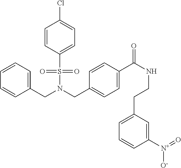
C(N(S(=O)(=O)C1=CC=C(Cl)C=C1)CC1=CC=C(C(NCCC2=CC=CC([N+]([O-])=O)=C2)=O)C=C1)C1=CC=CC=C1
